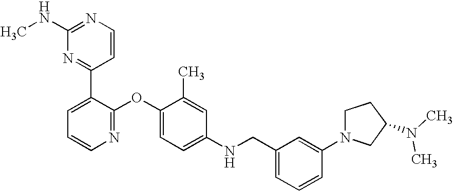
C1(NC)=NC=CC(C2=CC=CN=C2OC2=CC=C(NCC3=CC=CC(N4CCC(N(C)C)C4)=C3)C=C2C)=N1
